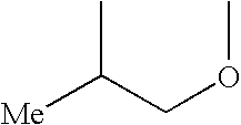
[Me]C(COC)C
